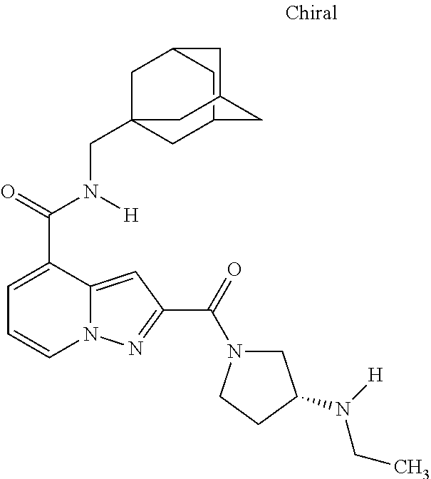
C1=C(C(=O)N([H])CC23CC4CC(C2)CC(C4)C3)C2=CC(C(=O)N3CC(N([H])CC)CC3)=NN2C=C1
